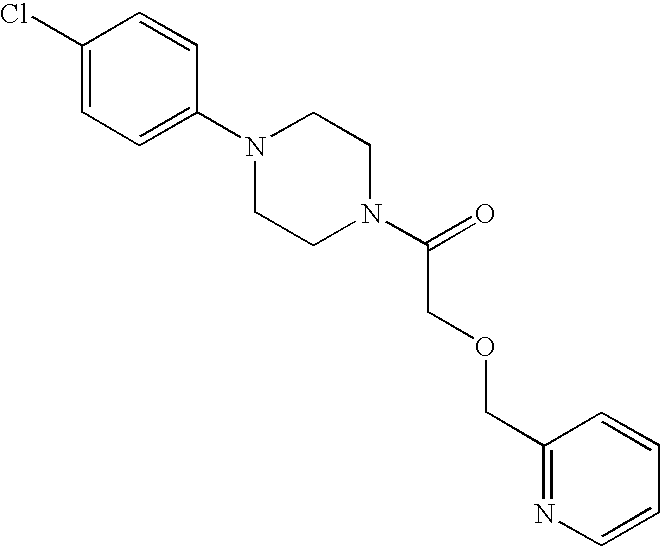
C1(Cl)=CC=C(N2CCN(C(=O)COCC3=NC=CC=C3)CC2)C=C1
